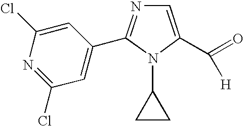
C1=C(C(=O)[H])N(C2CC2)C(C2=CC(Cl)=NC(Cl)=C2)=N1
